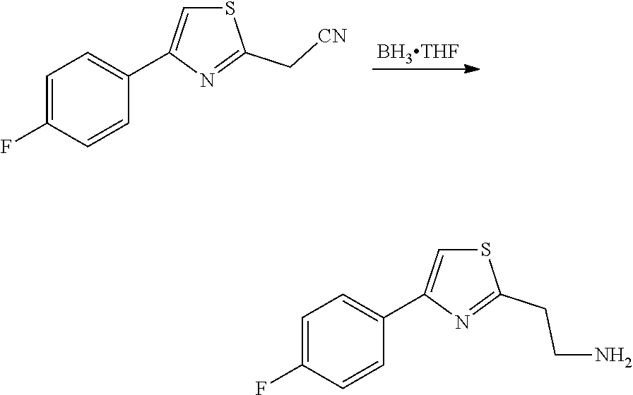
[BH3THF].C1=C(F)C=CC(C2=CSC(C[CN])=N2)=C1.C1=C(F)C=CC(C2=CSC(CCN)=N2)=C1
